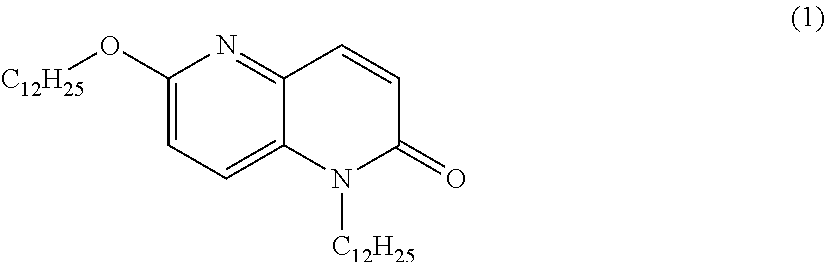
C1(O[C12H25])=CC=C2C(=N1)C=CC(=O)N2[C12H25]
